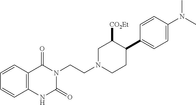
C12=C(C=CC=C1)C(=O)N(CCN1CC([CO2Et])C(C3=CC=C(N(C)C)C=C3)CC1)C(=O)N2
